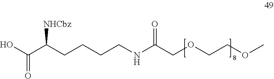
C(COCCOC)(NCCCCC(C(O)=O)[NHCbz])=O
